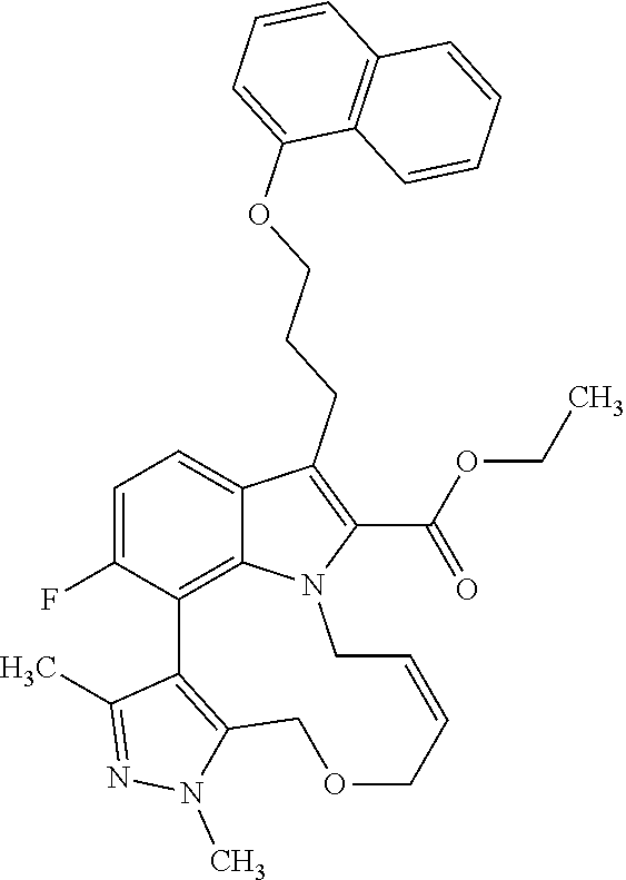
C1=C(F)C2=C3C(=C1)C(CCCOC1=CC=CC4=C1C=CC=C4)=C(C(OCC)=O)N3CC=CCOCC1=C2C(C)=NN1C
